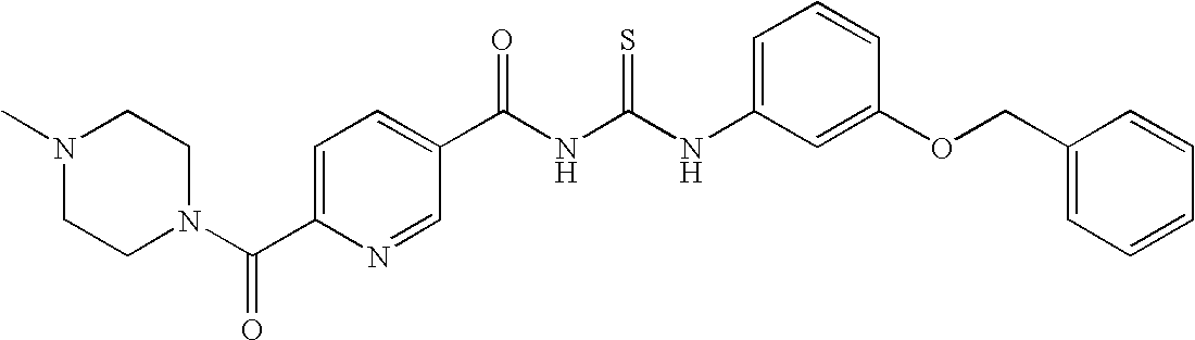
C(NC(NC1=CC=CC(OCC2=CC=CC=C2)=C1)=S)(=O)C1=CC=C(C(N2CCN(C)CC2)=O)N=C1
